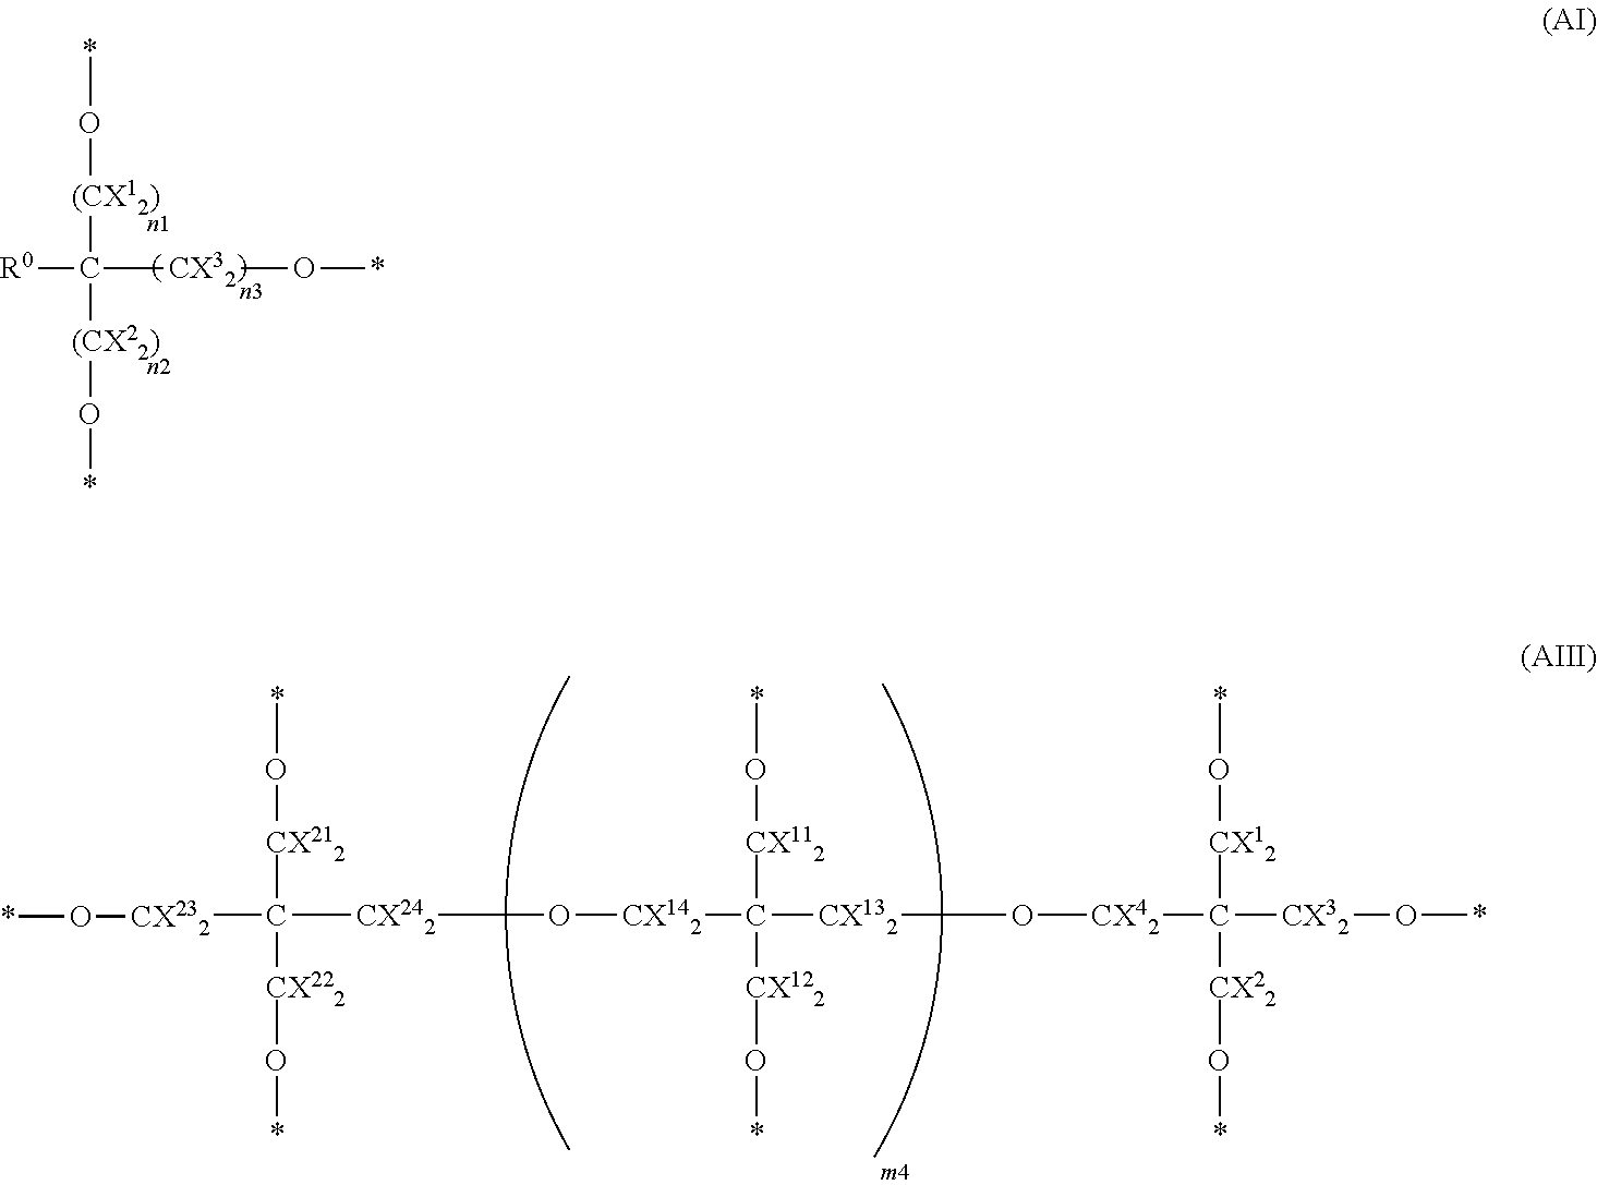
*O[(CX12)]C([(CX22)]O*)([R0])[CX32]O*.*O[CX212]C([CX222]O*)([CX232]O*)[CX242]O[CX142]C([CX132]O[CX42]C([CX32]O*)([CX12]O*)[CX22]O*)([CX112]O*)[CX122]O*
